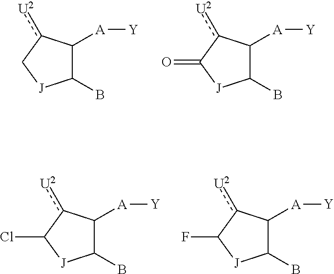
C1(B)C([A][Y])c([U2])C[J]1.C1(B)C([A][Y])c([U2])C(=O)[J]1.C1(B)C([A][Y])c([U2])C(Cl)[J]1.C1(B)C([A][Y])c([U2])C(F)[J]1
